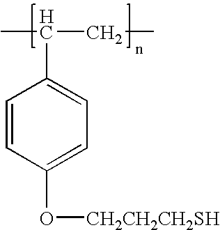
C1=CC(O[CH2CH2CH2SH])=CC=C1C(C)CC
